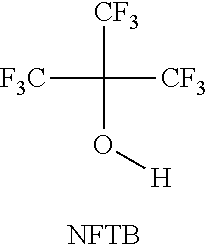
[CF3]C(O[H])([F3C])[CF3].[NFTB]
